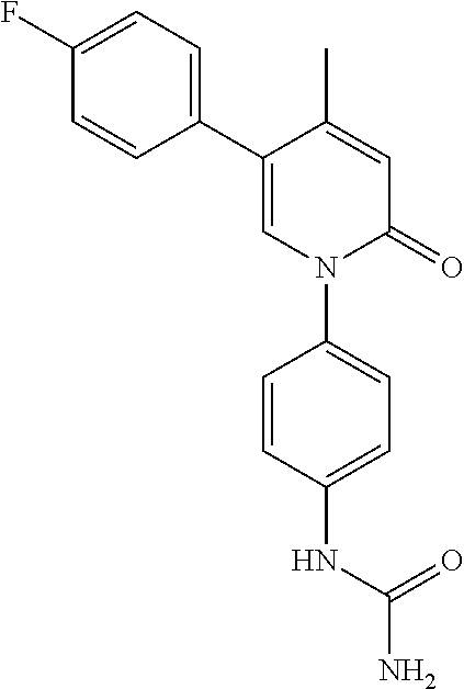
C1=C(C)C(C2=CC=C(F)C=C2)=CN(C2=CC=C(NC(=O)N)C=C2)C1=O
